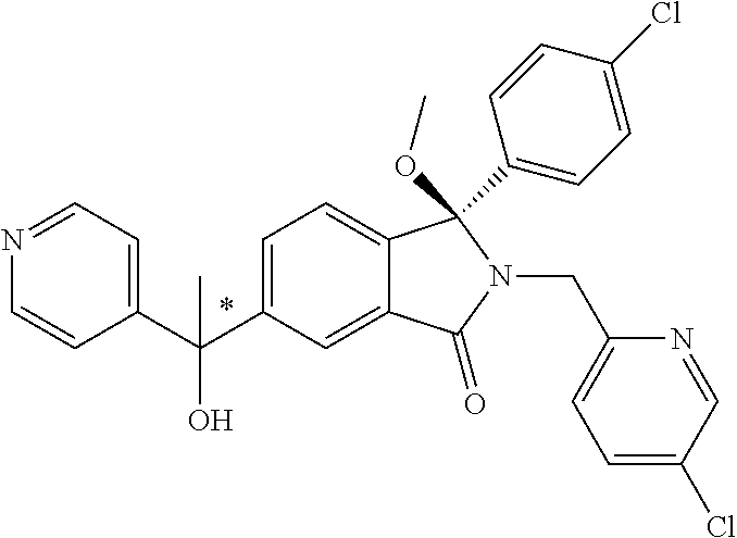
C1=C(C(C2=CC=NC=C2)(O)C)C=C2C(=C1)C(C1=CC=C(Cl)C=C1)(OC)N(CC1=CC=C(Cl)C=N1)C2=O
